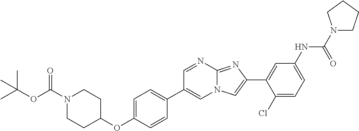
C1=NC2=NC(C3=CC(NC(N4CCCC4)=O)=CC=C3Cl)=CN2C=C1C1=CC=C(OC2CCN(C(OC(C)(C)C)=O)CC2)C=C1
